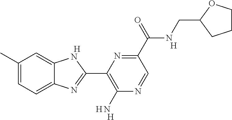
[H].[H].[H].[H].C1(C)=CC=C2C(=C1)NC(C1=C(N)N=CC(C(NCC3CCCO3)=O)=N1)=N2
